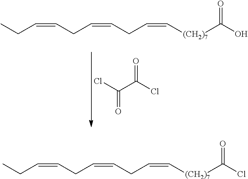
O=C(C(=O)Cl)Cl.C(CC=C[(CH2)7]C(=O)O)=CCC=CCC.C(CC=C[(CH2)7]C(=O)Cl)=CCC=CCC
